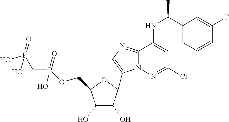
C1(O)C(O)C(C2=CN=C3N2N=C(Cl)C=C3NC(C2=CC=CC(F)=C2)C)OC1COP(CP(O)(O)=O)(O)=O
